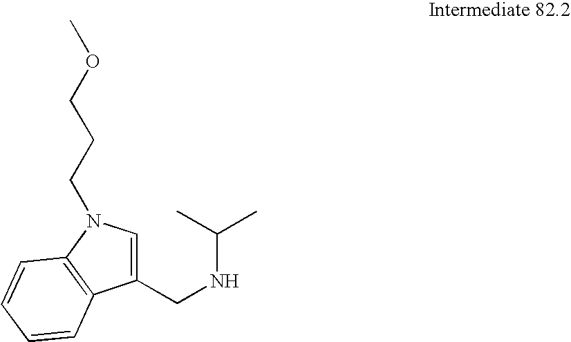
C(NC(C)C)C1=CN(CCCOC)C2=C1C=CC=C2
